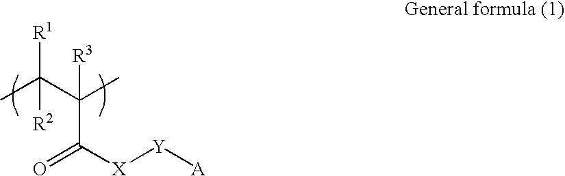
CC(C(C)([R3])C([X][Y][A])=O)([R1])[R2]
